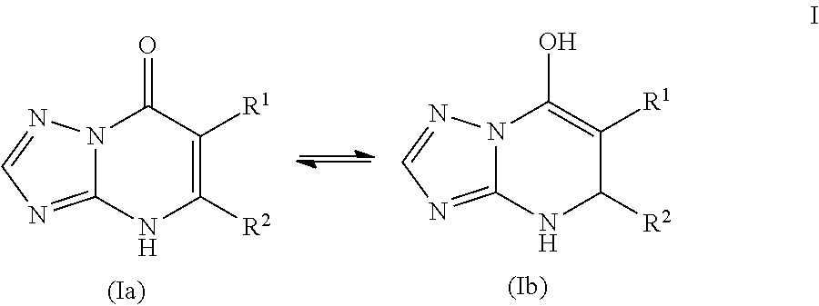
N12C(=NC=N1)NC([R2])=C([R1])C2=O.N12C(=NC=N1)NC([R2])C([R1])=C2O
